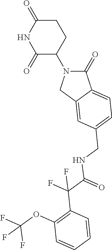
C1(=O)N(C2C(=O)NC(=O)CC2)CC2=CC(CNC(C(C3=C(OC(F)(F)F)C=CC=C3)(F)F)=O)=CC=C12
